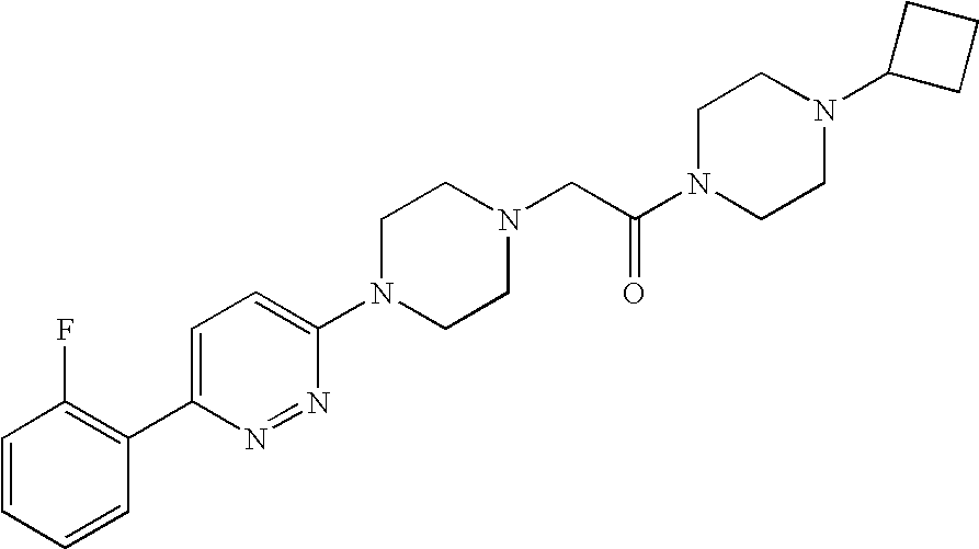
C1=C(C2=C(F)C=CC=C2)N=NC(N2CCN(CC(N3CCN(C4CCC4)CC3)=O)CC2)=C1
